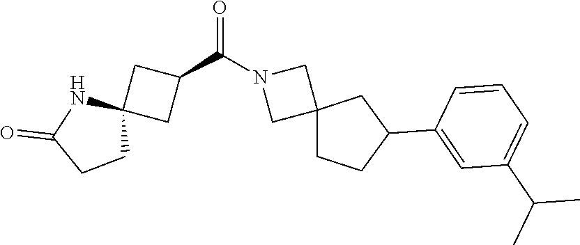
C1=C(C2CCC3(CN(C(C4CC5(C4)NC(=O)CC5)=O)C3)C2)C=CC=C1C(C)C
